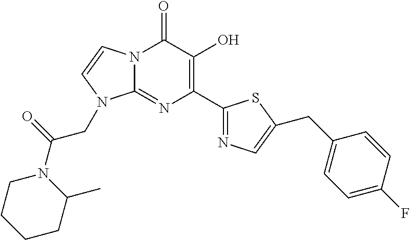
N12C(=NC(C3=NC=C(CC4=CC=C(F)C=C4)S3)=C(O)C1=O)N(CC(N1CCCCC1C)=O)C=C2
